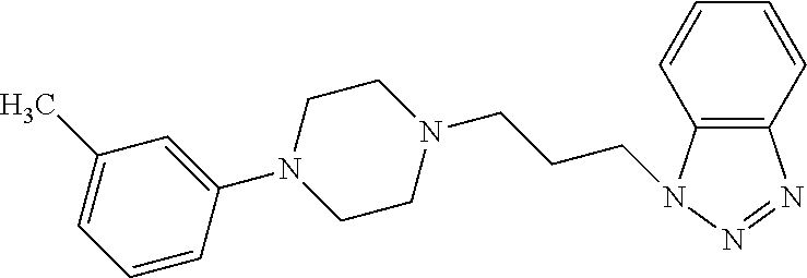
N1(C2=CC(C)=CC=C2)CCN(CCCN2C3=C(N=N2)C=CC=C3)CC1
